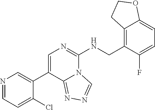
C1=NC=C(C2=CN=C(NCC3=C4C(=CC=C3F)OCC4)N3C2=NN=C3)C(Cl)=C1
